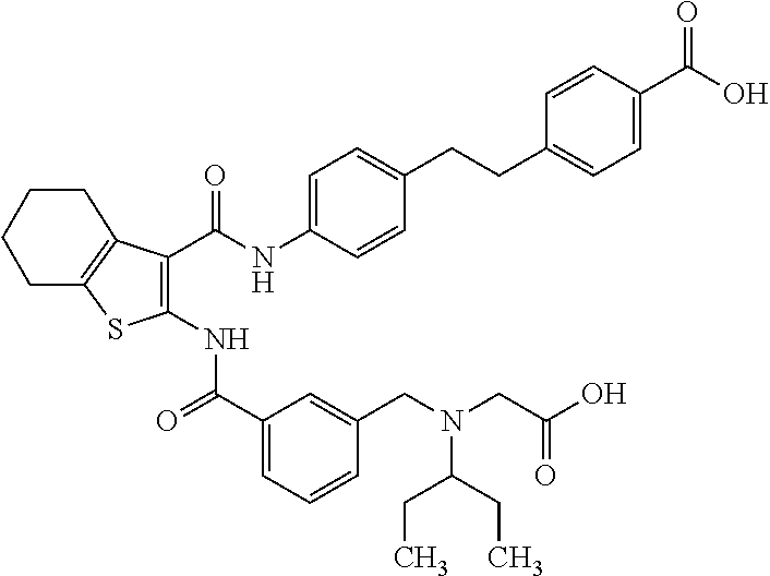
C1(C(=O)NC2=C(C(NC3=CC=C(CCC4=CC=C(C(O)=O)C=C4)C=C3)=O)C3=C(S2)CCCC3)=CC=CC(CN(CC(O)=O)C(CC)CC)=C1
